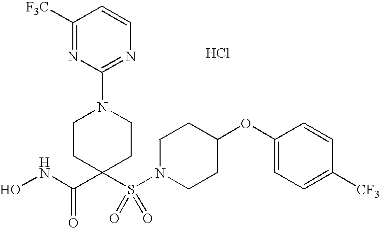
C(=O)(C1(S(N2CCC(OC3=CC=C([CF3])C=C3)CC2)(=O)=O)CCN(C2=NC=CC([F3C])=N2)CC1)NO.Cl
